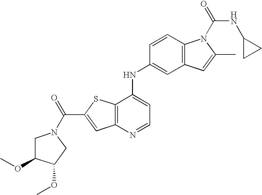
C12=C(C(NC3=CC4=C(C=C3)N(C(=O)NC3CC3)C(C)=C4)=CC=N1)SC(C(=O)N1CC(OC)C(OC)C1)=C2
